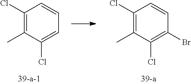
C1(Cl)=C(C)C(Cl)=CC=C1.C1(Cl)=C(C)C(Cl)=C(Br)C=C1
